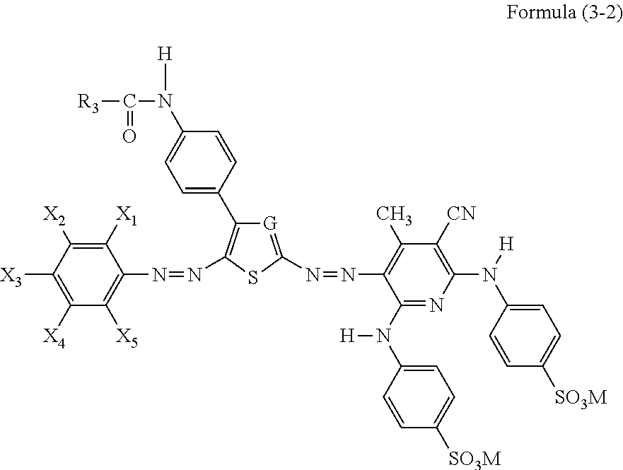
C1=C(C2=C(N=NC3=C([X5])C([X4])=C([X3])C([X2])=C3[X1])SC(N=NC3=C(C)C([CN])=C(N([H])C4=CC=C([SO3M])C=C4)N=C3N(C3=CC=C([SO3M])C=C3)[H])=[G]2)C=CC(N([H])C([R3])=O)=C1
